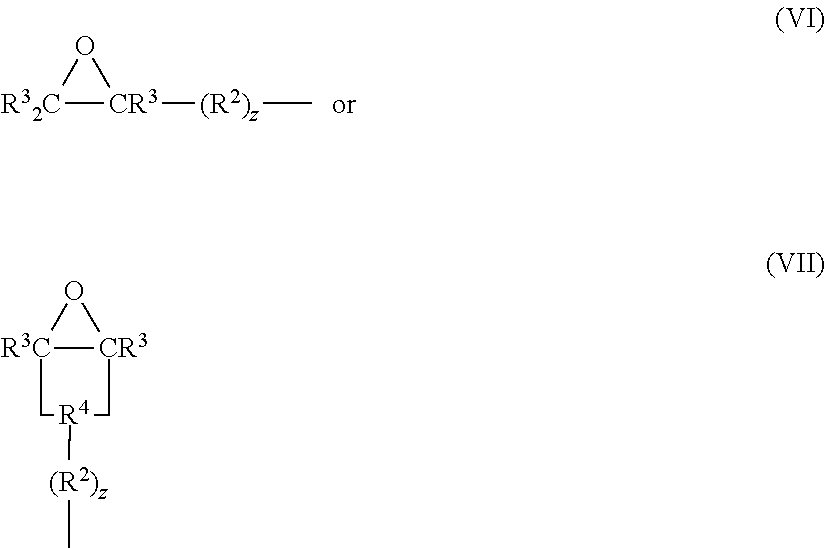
[R32C]1[CR3]([(R2)z]C)O1.[R3C]12[CR3](O1)C[R4]([(R2)z]C)C2
